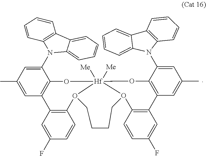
C1(N2C3=C(C=CC=C3)C3=CC=CC=C23)=CC(C)=CC2=C1O[Hf]13([Me])([Me])O(C4=C2C=C(F)C=C4)CCCCO1C1=C(C=C(F)C=C1)C1=C(C(N2C4=C(C=CC=C4)C4=CC=CC=C24)=CC(C)=C1)O3
